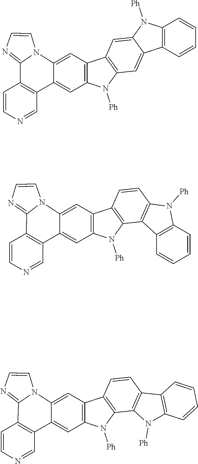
C1=CN=CC2=C1C1=NC=CN1C1=CC3=C(C=C21)N([Ph])C1=C3C=CC2=C1C1=C(N2[Ph])C=CC=C1.C1=CN=CC2=C1C1=NC=CN1C1=CC3=C(C=C21)N([Ph])C1=C3C=C2C(=C1)C1=C(N2[Ph])C=CC=C1.C1=CN=CC2=C1C1=NC=CN1C1=CC3=C(C=C21)N([Ph])C1=C3C=CC2=C1N([Ph])C1=C2C=CC=C1
